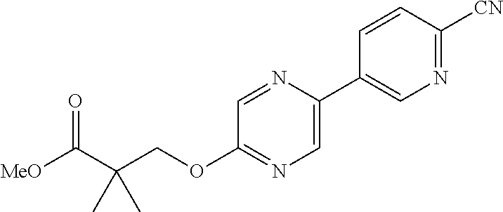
C1=C(C2=CN=C([CN])C=C2)N=CC(OCC(C([MeO])=O)(C)C)=N1
